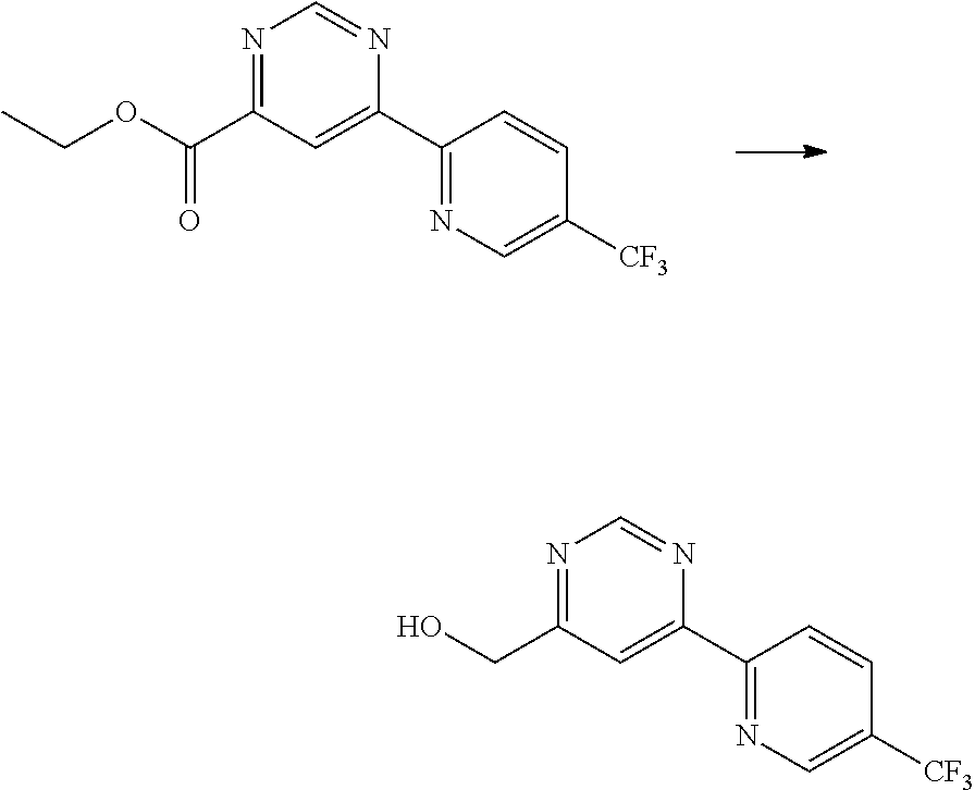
N1=C(C(OCC)=O)C=C(C2=NC=C([CF3])C=C2)N=C1.N1=C(CO)C=C(C2=NC=C([CF3])C=C2)N=C1
